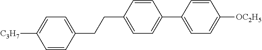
C1=CC(CCC2=CC=C(C3=CC=C([OC2H5])C=C3)C=C2)=CC=C1[C3H7]
